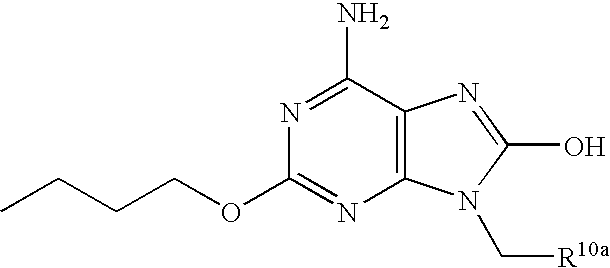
C12=C(C(N)=NC(OCCCC)=N1)N=C(O)N2C[R10a]
